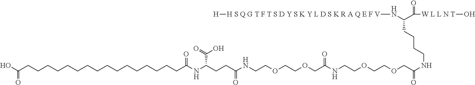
OC(CCCCCCCCCCCCCCCCC(=O)NC(C(=O)O)CCC(NCCOCCOCC(=O)NCCOCCOCC(NCCCCC(N[H S Q G T F T S D Y S K Y L D S K R A Q E F V][H])C(=O)[W L L N T]O)=O)=O)=O
